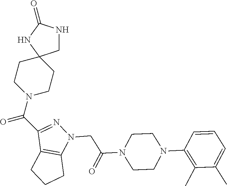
C1CN(C(=O)C2=NN(CC(N3CCN(C4=C(C)C(C)=CC=C4)CC3)=O)C3=C2CCC3)CCC12CNC(=O)N2
